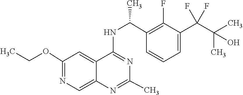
N1=C(NC(C2=C(F)C(C(F)(F)C(C)(O)C)=CC=C2)C)C2=CC(OCC)=NC=C2N=C1C
